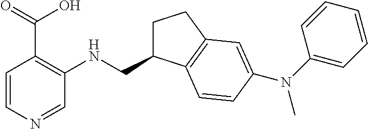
C1=CN=CC(NCC2CCC3=C2C=CC(N(C2=CC=CC=C2)C)=C3)=C1C(=O)O
